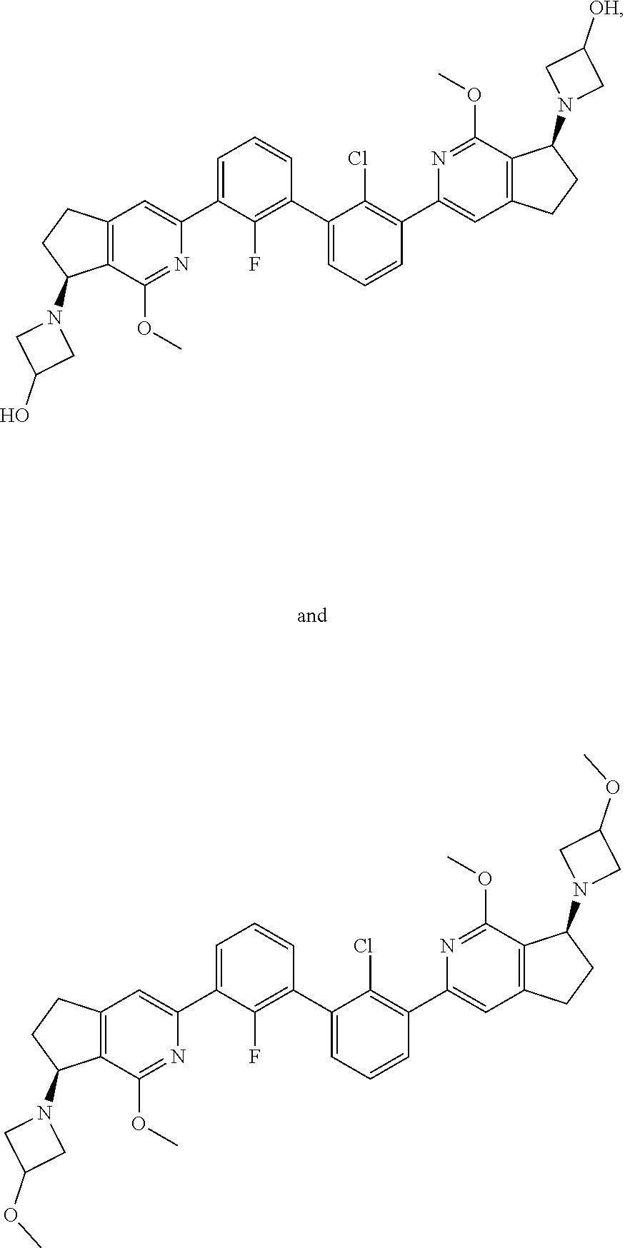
O(C)C1=NC(C2=CC=CC(C3=CC=CC(C4=CC5=C(C(OC)=N4)C(N4CC([OH])C4)CC5)=C3Cl)=C2F)=CC2=C1C(N1CC(O)C1)CC2.O(C)C1=NC(C2=CC=CC(C3=CC=CC(C4=CC5=C(C(OC)=N4)C(N4CC(OC)C4)CC5)=C3Cl)=C2F)=CC2=C1C(N1CC(OC)C1)CC2
